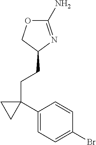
C1(N)=NC(CCC2(C3=CC=C(Br)C=C3)CC2)CO1
